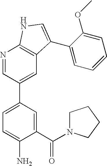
C1(C(N2CCCC2)=O)=CC(C2=CC3=C(N=C2)NC=C3C2=CC=CC=C2OC)=CC=C1N
